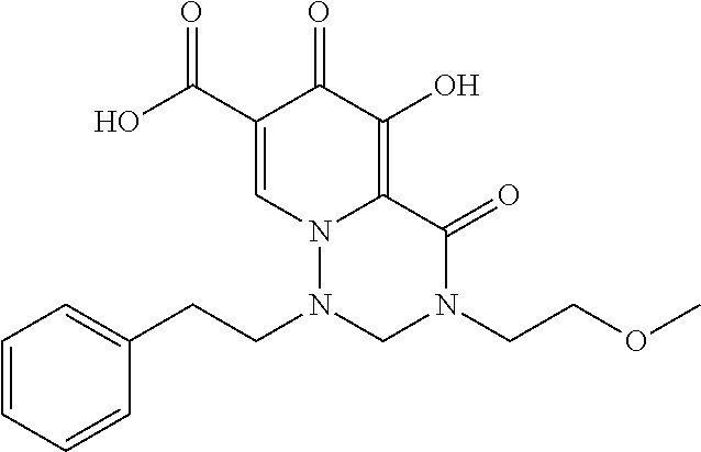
O=C1N(CCOC)CN(CCC2=CC=CC=C2)N2C1=C(O)C(=O)C(C(O)=O)=C2
